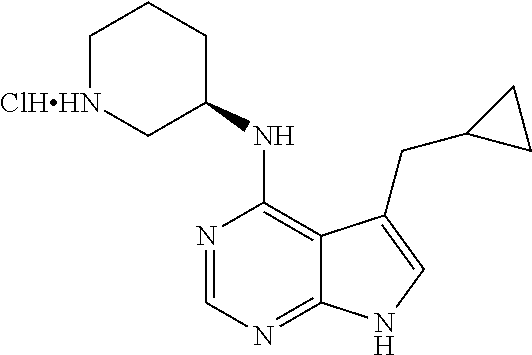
C1=NC(NC2CCC[ClHHN]C2)=C2C(=N1)NC=C2CC1CC1
